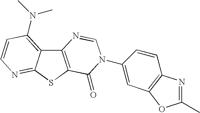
C12=C(SC3=NC=CC(N(C)C)=C13)C(=O)N(C1=CC3=C(C=C1)N=C(C)O3)C=N2
